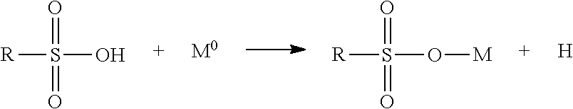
[R]S(O)(=O)=O.[M0].[R]S(O[M])(=O)=O.[H]
